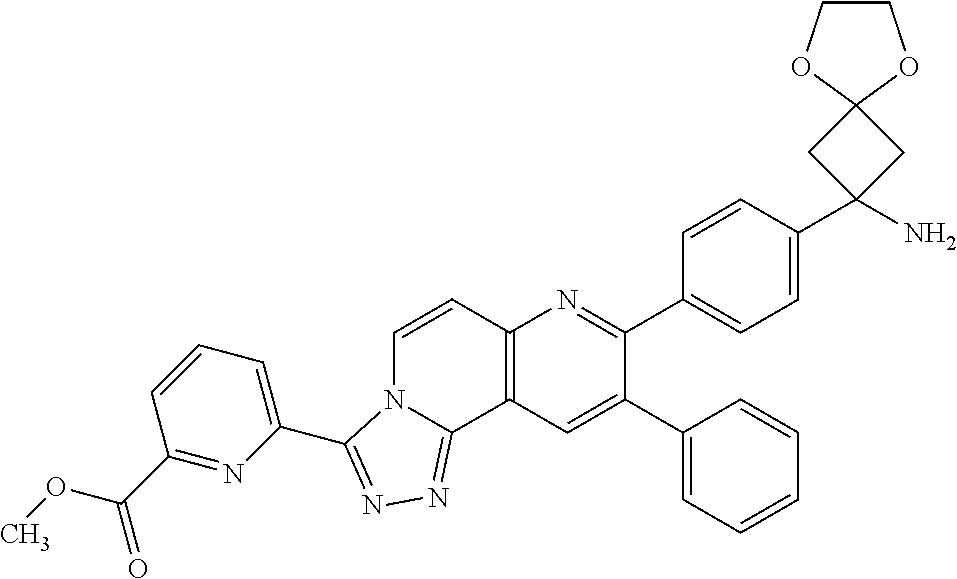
C1(C2=CC3=C(N=C2C2=CC=C(C4(N)CC5(C4)OCCO5)C=C2)C=CN2C3=NN=C2C2=CC=CC(C(OC)=O)=N2)=CC=CC=C1
